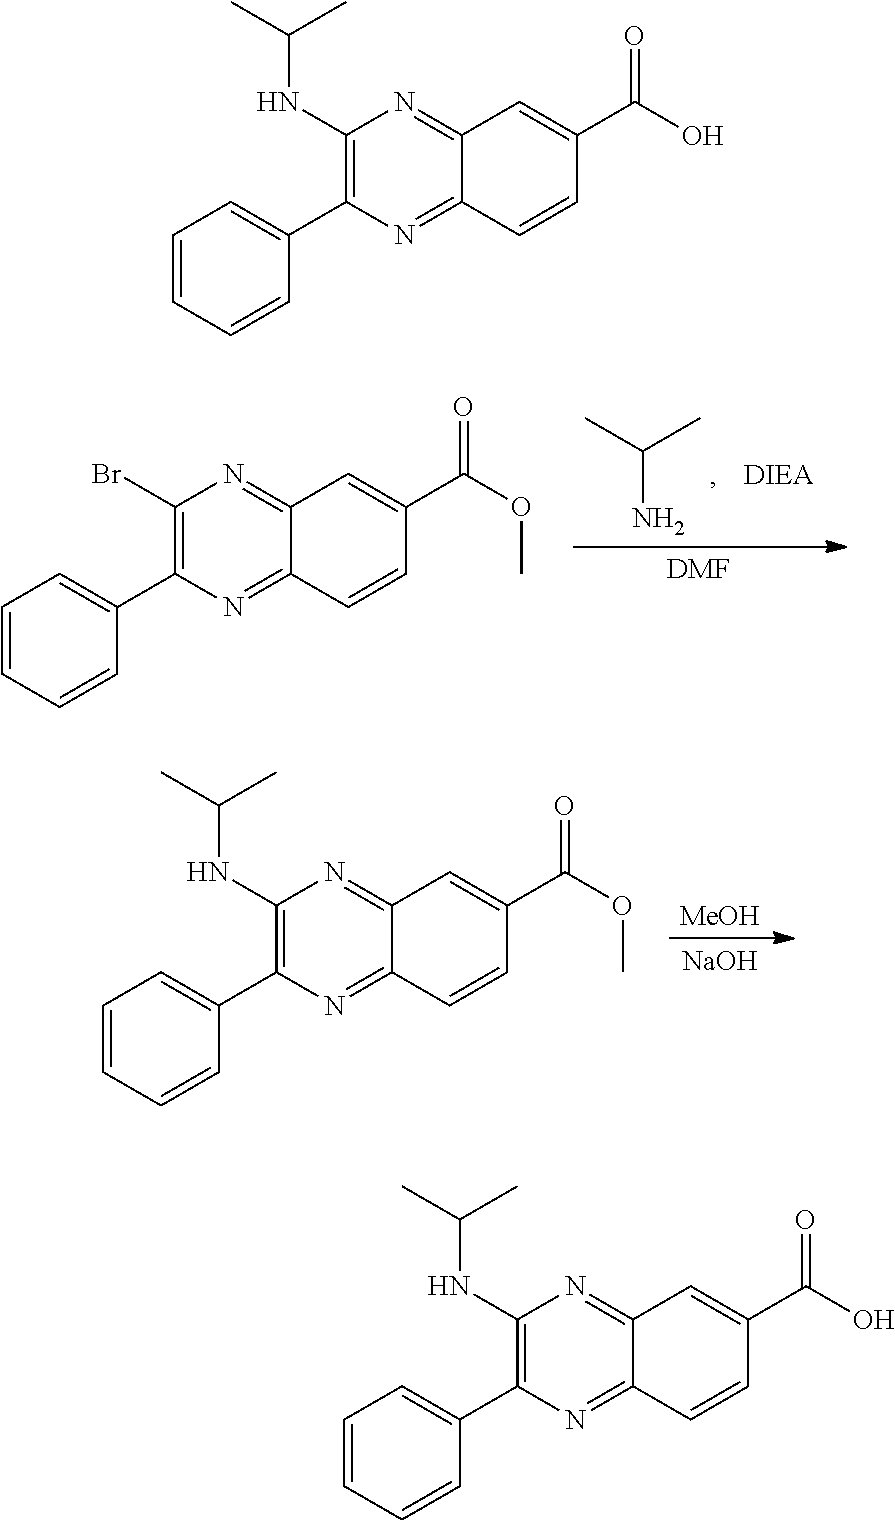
NC(C)C.[DMF].C1(Br)=C(C2=CC=CC=C2)N=C2C(=N1)C=C(C(=O)OC)C=C2.[NaOH].[MeOH].C1(NC(C)C)=C(C2=CC=CC=C2)N=C2C(=N1)C=C(C(=O)OC)C=C2.C1(NC(C)C)=C(C2=CC=CC=C2)N=C2C(=N1)C=C(C(=O)O)C=C2.C1(NC(C)C)=C(C2=CC=CC=C2)N=C2C(=N1)C=C(C(=O)O)C=C2
